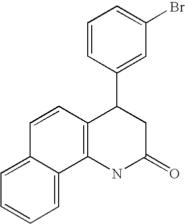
C12=C(NC(=O)CC1C1=CC(Br)=CC=C1)C1=CC=CC=C1C=C2
